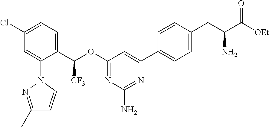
C1(C(OC2=NC(N)=NC(C3=CC=C(CC(C([OEt])=O)N)C=C3)=C2)[CF3])=CC=C(Cl)C=C1N1N=C(C)C=C1
